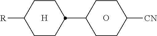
[H].C1CC(C2CCC([CN])CC2)CCC1[R].O
